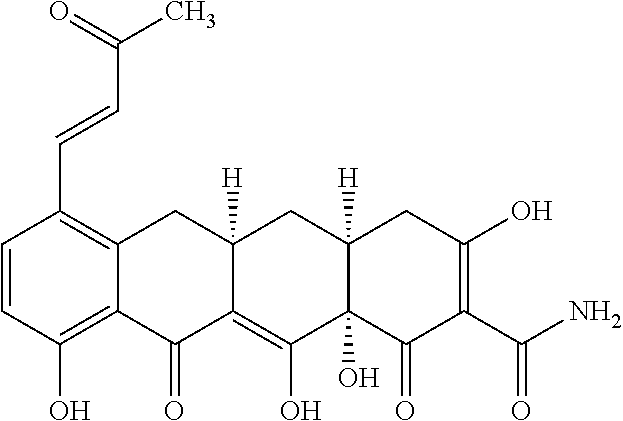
C1=CC(O)=C2C(=C1C=CC(C)=O)CC1([H])C(=C(O)C3(O)C([H])(C1)CC(O)=C(C(N)=O)C3=O)C2=O
